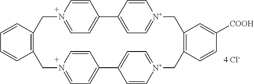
C1=CC2=C(C=C1)CN1=CC=C(C=C1)C1=CC=[N+](C=C1)CC1=C(C[N+]3=CC=C(C4=CC=N(C2)C=C4)C=C3)C=C([COOH])C=C1
